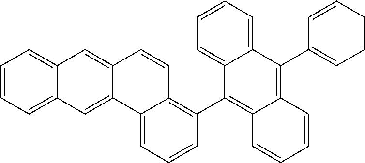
C1=CC=C2C(=C1)C=C1C(=C2)C2=CC=CC(C3=C4C(=C(C5=CCCC=C5)C5=CC=CC=C35)C=CC=C4)=C2C=C1
